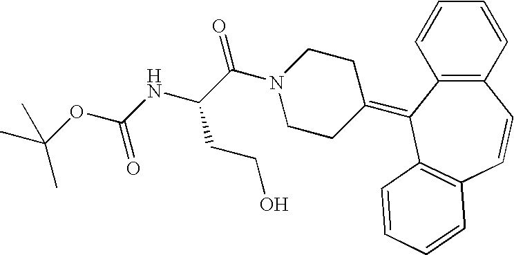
C1(=C2C3=C(C=CC=C3)C=CC3=C2C=CC=C3)CCN(C(=O)C(NC(OC(C)(C)C)=O)CCO)CC1
